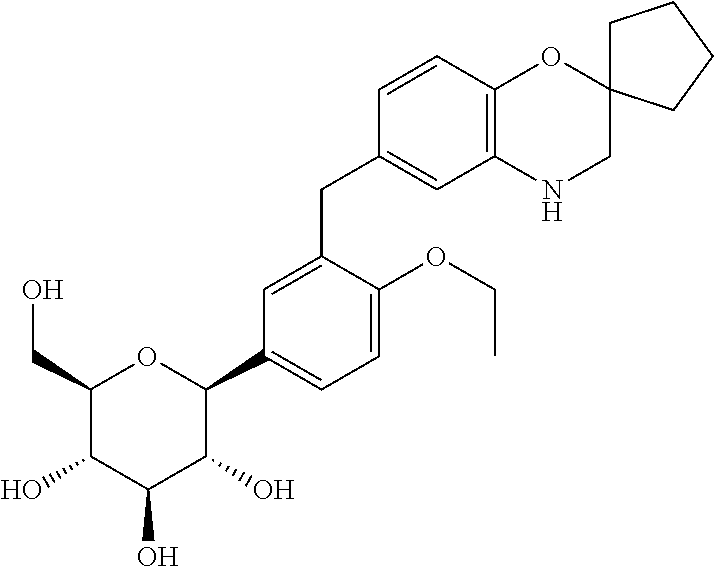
C1(CO)C(O)C(O)C(O)C(C2=CC=C(OCC)C(CC3=CC4=C(C=C3)OC3(CN4)CCCC3)=C2)O1
